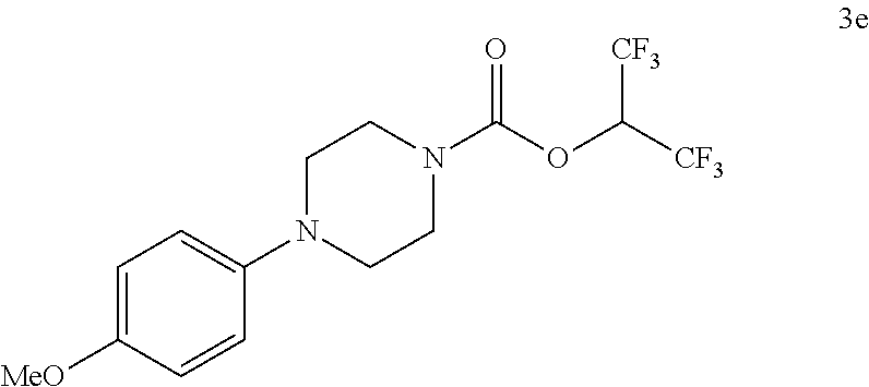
C1N(C2=CC=C([MeO])C=C2)CCN(C(OC([CF3])[CF3])=O)C1
